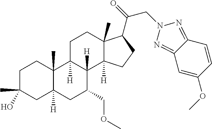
C1C(C)(O)CC2([H])C(C)(C1)C1([H])C([H])(C(COC)C2)C2([H])C(C)(CC1)C(C(=O)CN1N=C3C(=N1)C=CC(OC)=C3)CC2
